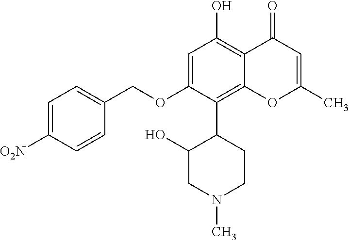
C1=C([O2N])C=CC(COC2=CC(O)=C3C(=C2C2CCN(C)CC2O)OC(C)=CC3=O)=C1
